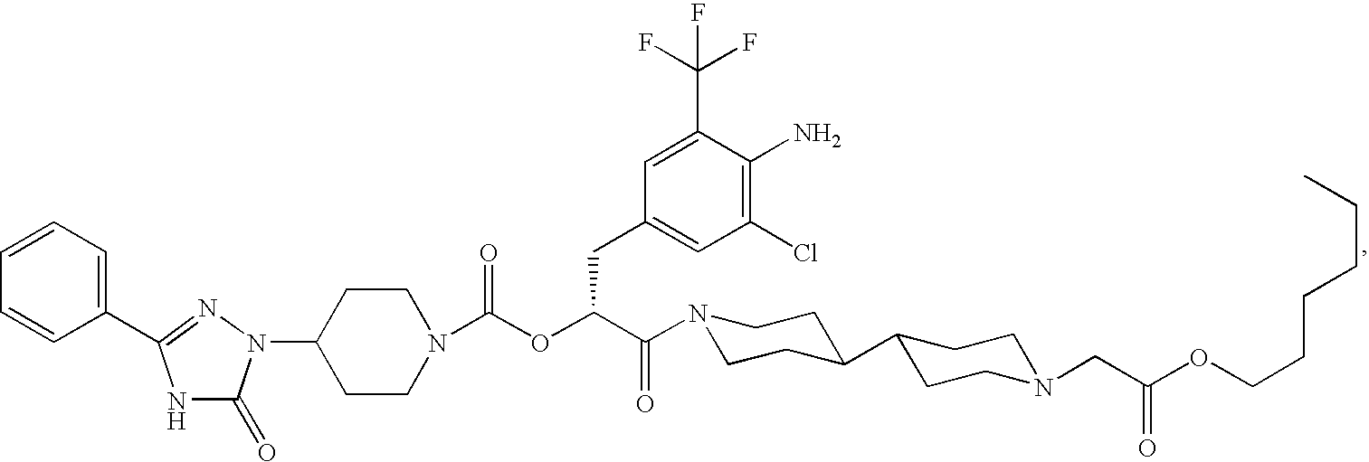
C1(N2C(=O)NC(C3=CC=CC=C3)=N2)CCN(C(OC(C(=O)N2CCC(C3CCN(CC(OCCCCCC)=O)CC3)CC2)CC2=CC(Cl)=C(N)C(C(F)(F)F)=C2)=O)CC1
